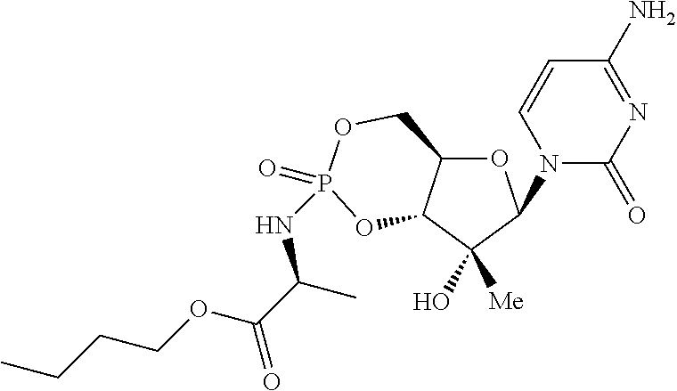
O1C2C(C(O)([Me])C1N1C(=O)N=C(N)C=C1)OP(=O)(NC(C(OCCCC)=O)C)OC2
